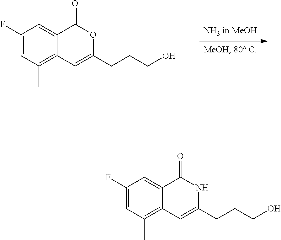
C1(F)=CC(C)=C2C(=C1)C(=O)OC(CCCO)=C2.C1(F)=CC(C)=C2C(=C1)C(=O)NC(CCCO)=C2
